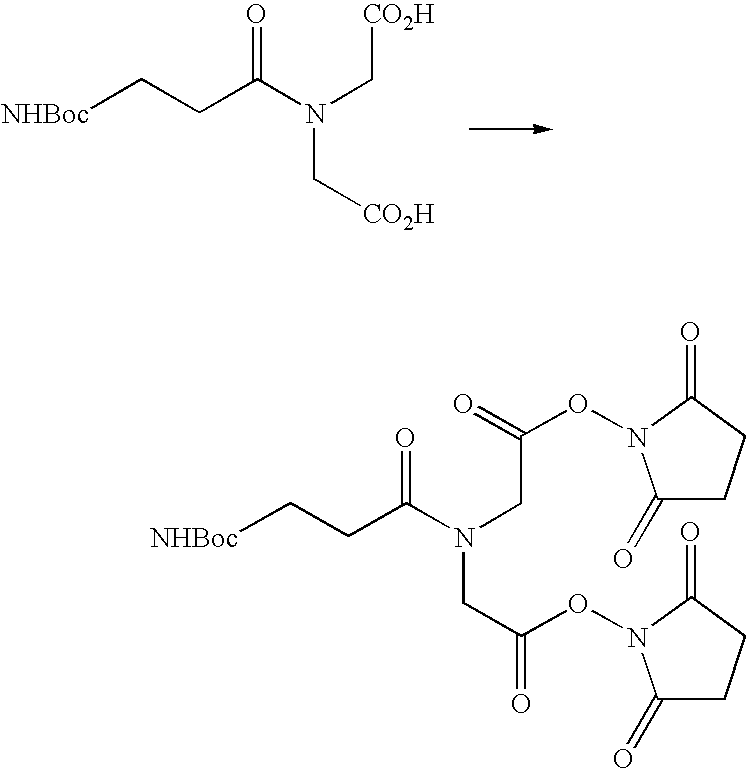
[NHBoc]CCC(N(C[CO2H])C[CO2H])=O.[NHBoc]CCC(N(CC(=O)ON1C(=O)CCC1=O)CC(=O)ON1C(=O)CCC1=O)=O
